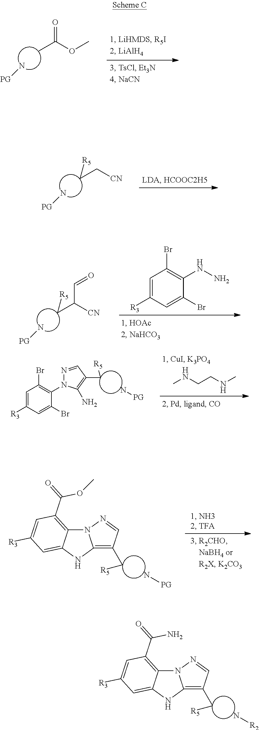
CC(OC)=O.N[PG].C(C[CN])[R5].N[PG].C(C([CN])C=O)[R5].N[PG].C1=C([R3])C=C(Br)C(NN)=C1Br.CNCCNC.C1=C([R3])C=C(Br)C(N2N=CC(C[R5])=C2N)=C1Br.N[PG].N[PG].N12C3=C(C(=O)OC)C=C([R3])C=C3NC1=C(C[R5])C=N2.N[R2].N12C3=C(C(=O)N)C=C([R3])C=C3NC1=C(C[R5])C=N2
